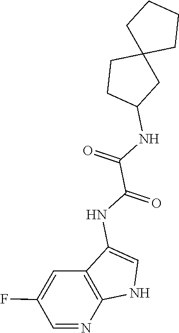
C1(NC(C(NC2CC3(CC2)CCCC3)=O)=O)=CNC2=C1C=C(F)C=N2
